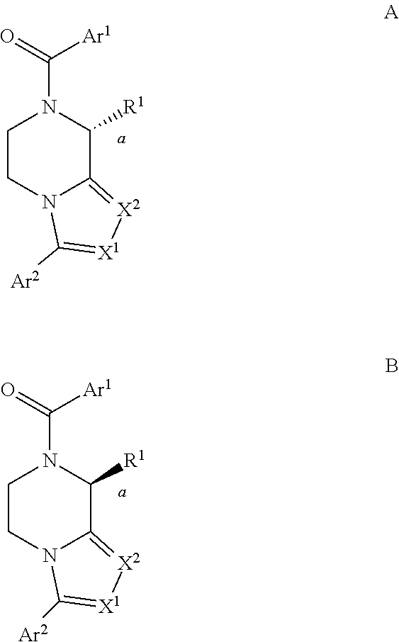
C1CN2C(=[X2][X1]=C2[Ar2])C([R1])N1C([Ar1])=O.[a].C1CN2C(=[X2][X1]=C2[Ar2])C([R1])N1C([Ar1])=O.[a]
